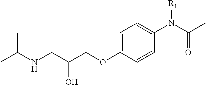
CC(NCC(COC1=CC=C(N(C(C)=O)[R1])C=C1)O)C
